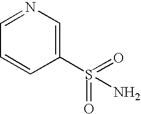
C1(S(=O)(=O)N)=CN=CC=C1
